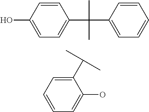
C1=CC(O)=CC=C1C(C1=CC=CC=C1)(C)C.C1(C(C)C)=CC=CC=C1O
